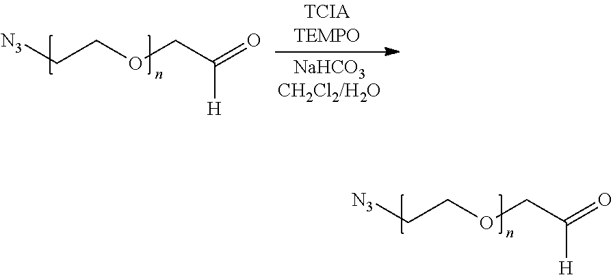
[N3]CCOCC(=O)[H].[N3]CCOCC(=O)[H]
